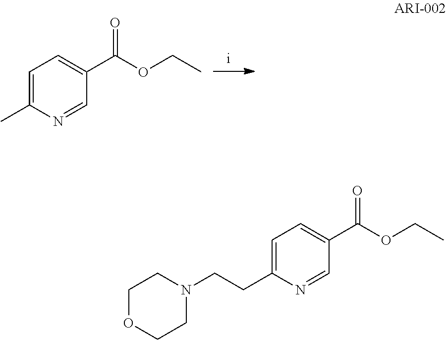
C1=C(C)N=CC(C(OCC)=O)=C1.C1=C(CCN2CCOCC2)N=CC(C(OCC)=O)=C1
